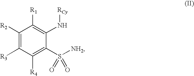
C1([R2])=C([R3])C([R4])=C(S([NH2])(=O)=O)C(N[RCy])=C1[R1]
